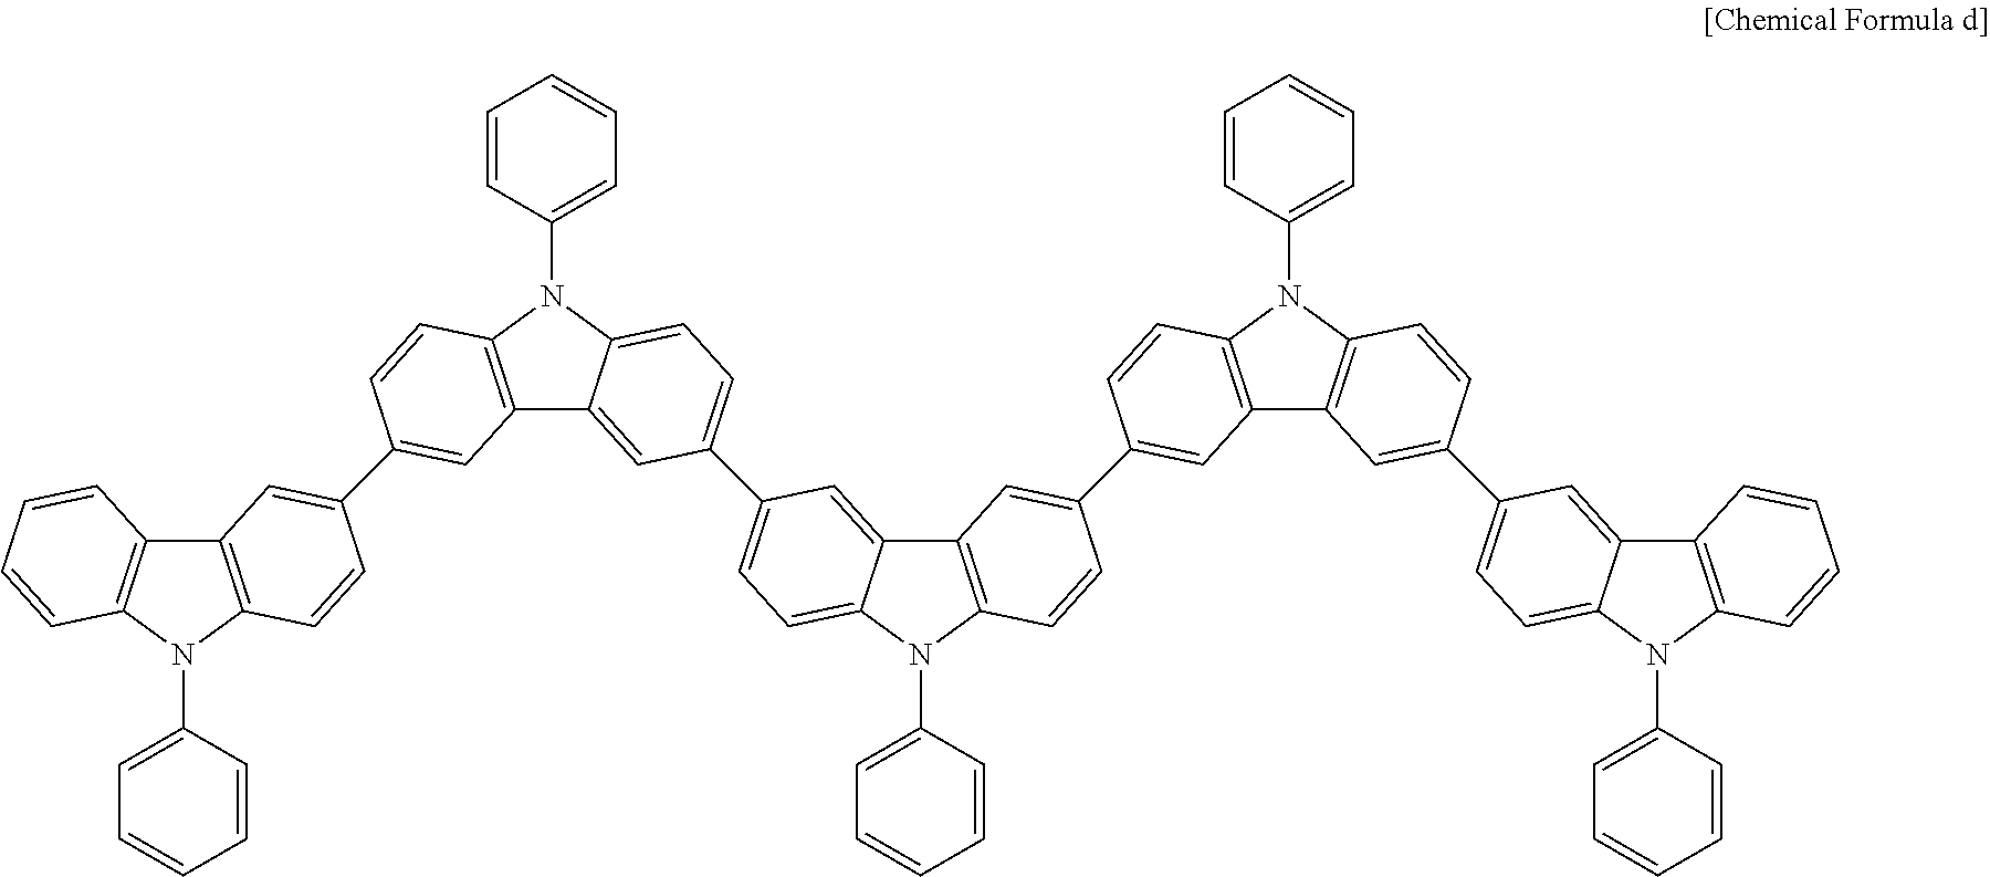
C12=C(N(C3=CC=CC=C3)C3=C1C=C(C1=CC4=C(N(C5=CC=CC=C5)C5=CC=C(C6=CC=C7C(=C6)C6=C(N7C7=CC=CC=C7)C=CC(C7=CC8=C(N(C9=CC=CC=C9)C9=C8C=CC=C9)C=C7)=C6)C=C45)C=C1)C=C3)C=CC(C1=CC=C3C(=C1)C1=C(N3C3=CC=CC=C3)C=CC=C1)=C2
